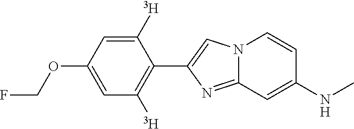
N12C(=NC(C3=C([T])C=C(OCF)C=C3[T])=C1)C=C(NC)C=C2
